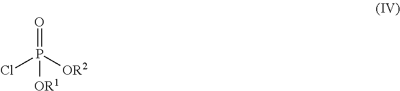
O=P([OR2])(Cl)[OR1]
